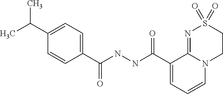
N(C(C1=CC=CN2C1=NS(=O)(=O)CC2)=O)NC(C1=CC=C(C(C)C)C=C1)=O
